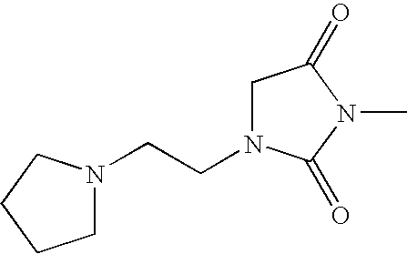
C1N(CCN2CC(=O)N(C)C2=O)CCC1
